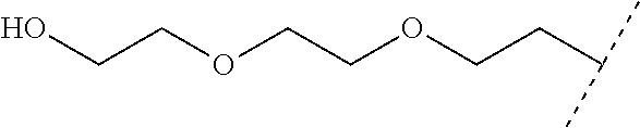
C(OCCC(C)C)COCCO
